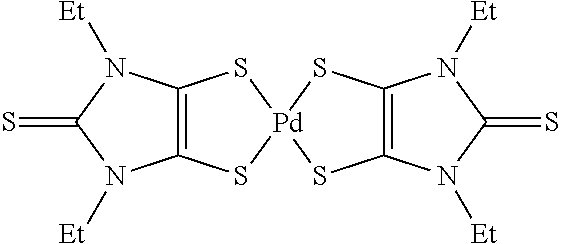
C12=C(N([Et])C(=S)N1[Et])S[Pd]1(S2)SC2=C(S1)N([Et])C(=S)N2[Et]
